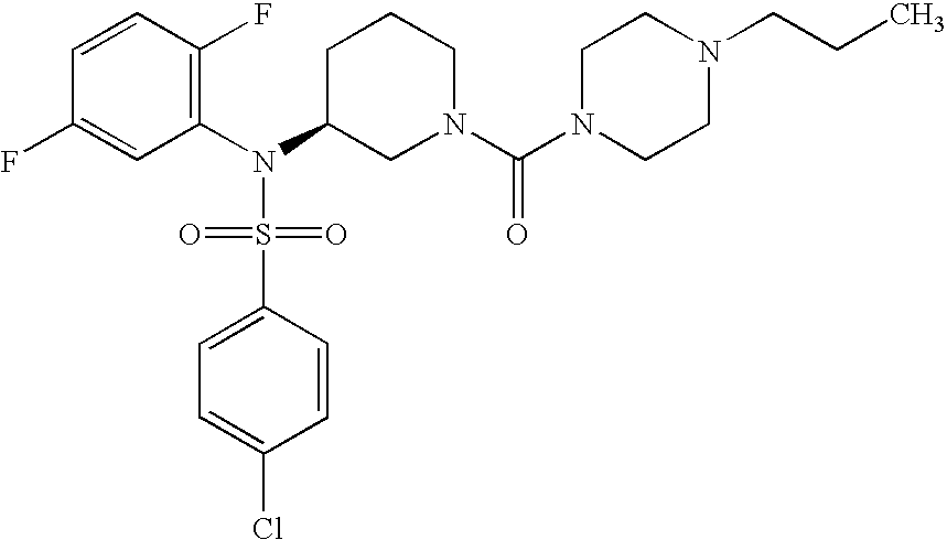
C1=CC(F)=C(N(C2CN(C(N3CCN(CCC)CC3)=O)CCC2)S(=O)(=O)C2=CC=C(Cl)C=C2)C=C1F
